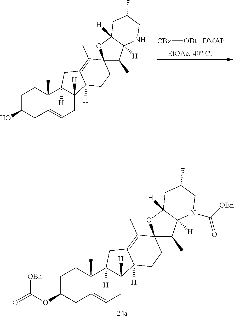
[CBz][OBt].C1C(O)CC2=CCC3([H])C([H])(C2(C)C1)CC1=C(C)C2(CCC31[H])C(C)C1([H])C([H])(O2)CC(C)CN1.C1C(OC(=O)[OBn])CC2=CCC3([H])C([H])(C2(C)C1)CC1=C(C)C2(CCC31[H])C(C)C1([H])C([H])(O2)CC(C)CN1C(=O)[OBn]
